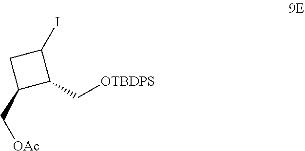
C([OTBDPS])C1C(I)CC1C[OAc]
